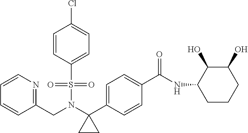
C1=CN=C(CN(C2(C3=CC=C(C(=O)NC4CCCC(O)C4O)C=C3)CC2)S(=O)(=O)C2=CC=C(Cl)C=C2)C=C1
